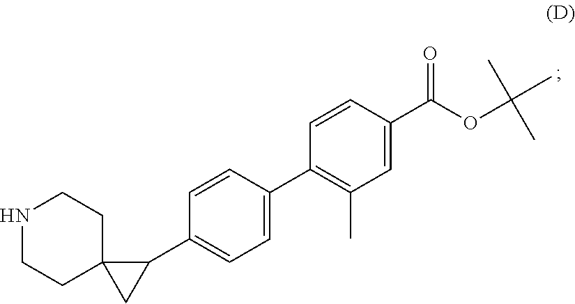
N1CCC2(CC1)CC2C1=CC=C(C2=C(C)C=C(C(OC(C)(C)C)=O)C=C2)C=C1
